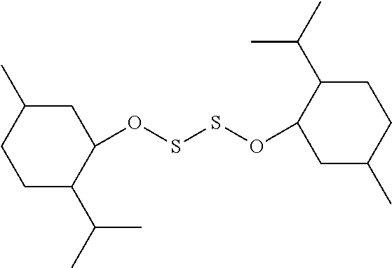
C1(OSSOC2CC(C)CCC2C(C)C)CC(C)CCC1C(C)C
